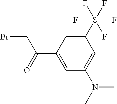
C1(S(F)(F)(F)(F)F)=CC(C(=O)CBr)=CC(N(C)C)=C1
